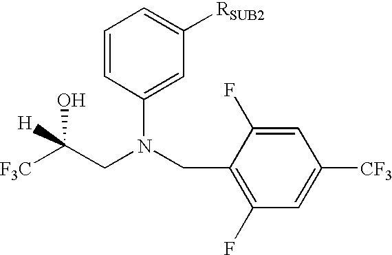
C1=CC(N(CC2=C(F)C=C([CF3])C=C2F)CC([F3C])(O)[H])=CC([RSUB2])=C1
